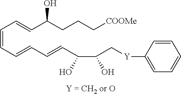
C(O)(C[Y]C1=CC=CC=C1)C(O)C=CC=CC=CC=CC(O)CCC[COOMe]
